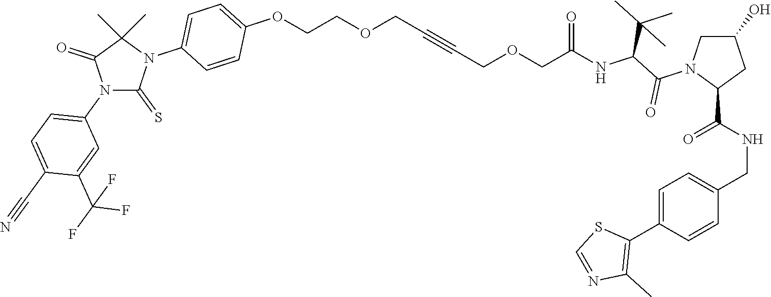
C(=O)(NC(C(N1C(C(NCC2=CC=C(C3=C(C)N=CS3)C=C2)=O)CC(O)C1)=O)C(C)(C)C)COCC#CCOCCOC1=CC=C(N2C(=S)N(C3=CC=C(C#N)C(C(F)(F)F)=C3)C(=O)C2(C)C)C=C1
